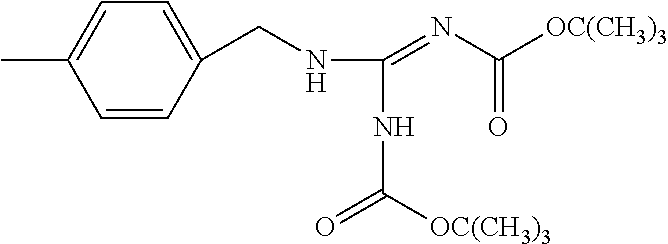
C1=C(C)C=CC(CNC(NC(=O)[OC(CH3)3])=NC([OC(CH3)3])=O)=C1
